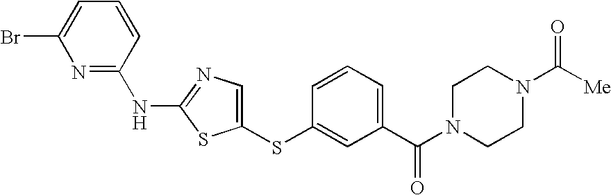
C1(SC2=CC(C(N3CCN(C([Me])=O)CC3)=O)=CC=C2)=CN=C(NC2=NC(Br)=CC=C2)S1
